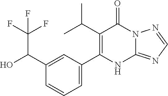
C12=NC=NN1C(=O)C(C(C)C)=C(C1=CC=CC(C(O)C(F)(F)F)=C1)N2
